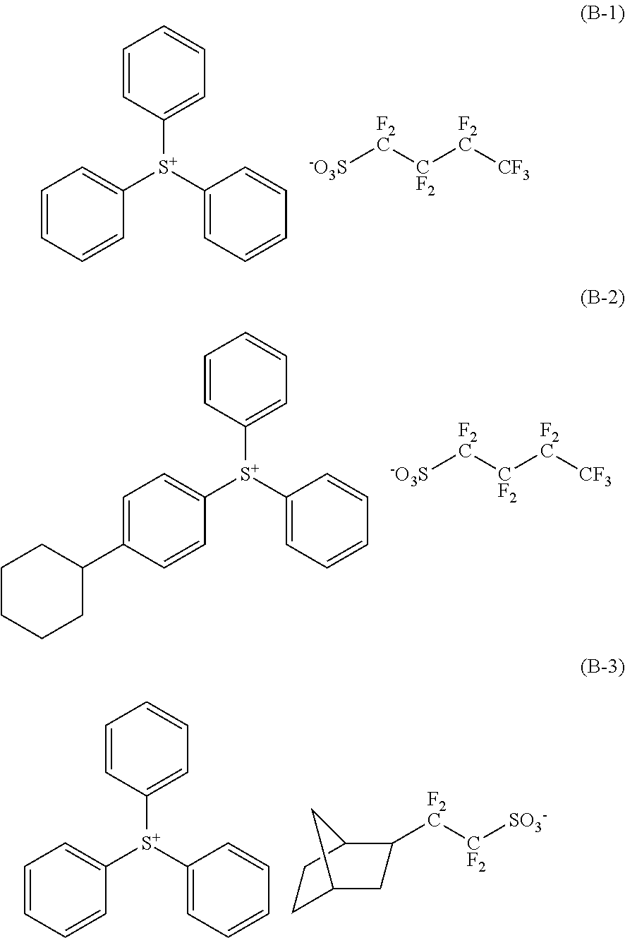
C1=CC([S+](C2=CC=CC=C2)C2=CC=CC=C2)=CC=C1.[-O3S][F2C][CF2][F2C][CF3].C1=CC([S+](C2=CC=C(C3CCCCC3)C=C2)C2=CC=CC=C2)=CC=C1.[-O3S][F2C][CF2][F2C][CF3].C1=CC([S+](C2=CC=CC=C2)C2=CC=CC=C2)=CC=C1.[F2C]([CF2][SO3-])C1CC2CCC1C2
